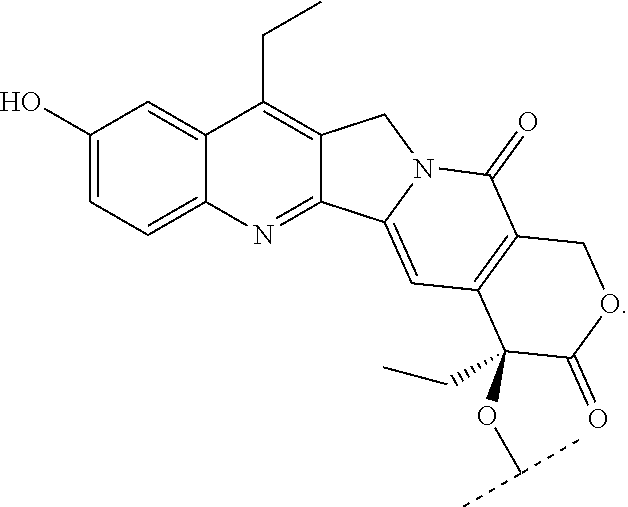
C1(O)=CC=C2C(=C1)C(CC)=C1C(=N2)C2=CC3=C(C(=O)N2C1)COC(=O)C3(CC)OC(C)C
